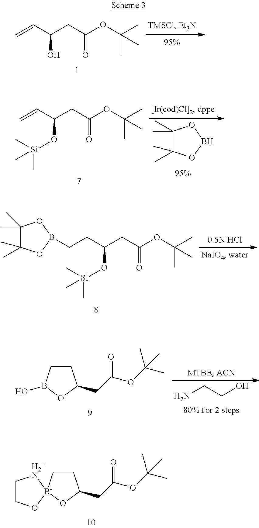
C1C[B-]2(OC1CC(OC(C)(C)C)=O)OCC[H2N]2.C=CC(CC(OC(C)(C)C)=O)O.C=CC(CC(OC(C)(C)C)=O)O[Si](C)(C)C.C1(C)(C)C(C)(C)OBO1.C(CC(CC(OC(C)(C)C)=O)O[Si](C)(C)C)B1OC(C)(C)C(C)(C)O1.C1CB(O)OC1CC(OC(C)(C)C)=O.NCCO
